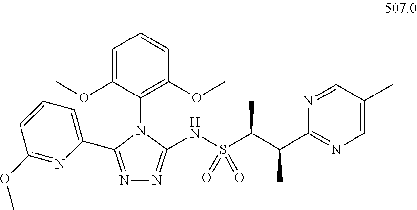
N1=C(C2=CC=CC(OC)=N2)N(C2=C(OC)C=CC=C2OC)C(NS(=O)(=O)C(C)C(C)C2=NC=C(C)C=N2)=N1
